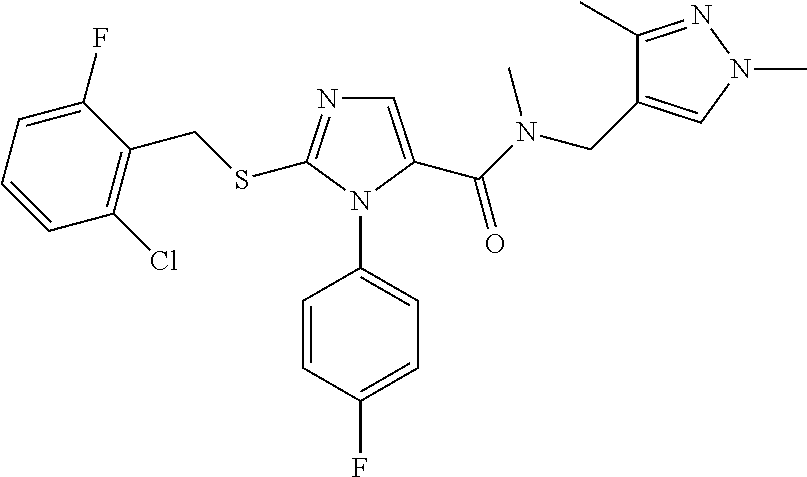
C1=C(C(N(CC2=CN(C)N=C2C)C)=O)N(C2=CC=C(F)C=C2)C(SCC2=C(Cl)C=CC=C2F)=N1
